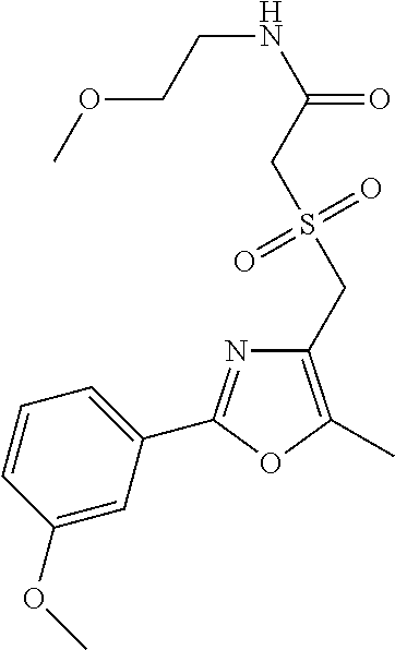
C1=CC(OC)=CC(C2=NC(CS(CC(NCCOC)=O)(=O)=O)=C(C)O2)=C1
